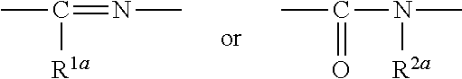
C([R1a])(=NC)C.C(=O)(N([R2a])C)C
